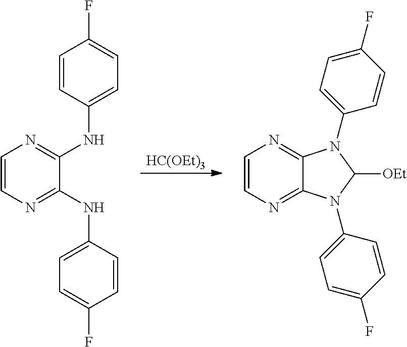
[HC(OEt)3].C1=CN=C(NC2=CC=C(F)C=C2)C(NC2=CC=C(F)C=C2)=N1.C1=CN=C2C(=N1)N(C1=CC=C(F)C=C1)C([OEt])N2C1=CC=C(F)C=C1
